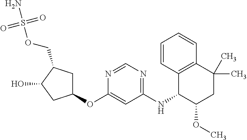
C12=C(C(C)(C)CC(OC)C1NC1=NC=NC(OC3CC(COS(N)(=O)=O)C(O)C3)=C1)C=CC=C2
